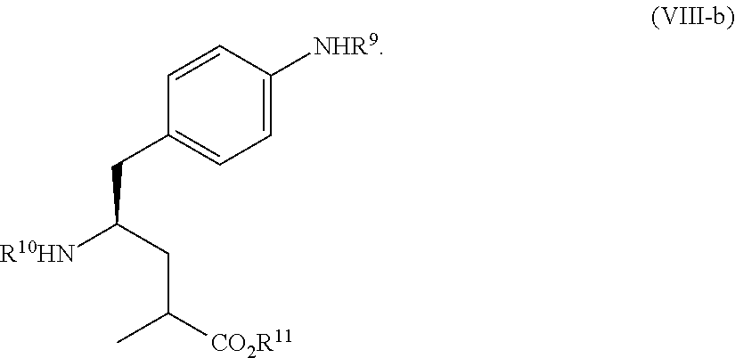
C1=C([NHR9])C=CC(CC(CC(C)[CO2R11])[R10HN])=C1
